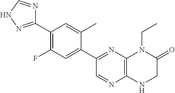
C1(C2=NNC=N2)=C(F)C=C(C2=NC3=C(N=C2)NCC(=O)N3CC)C(C)=C1
